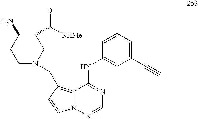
C1(C#C)=CC=CC(NC2=NC=NN3C2=C(CN2CC(C([NHMe])=O)C(N)CC2)C=C3)=C1
